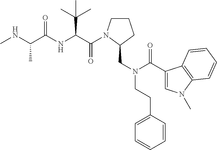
C1CN(C(=O)C(C(C)(C)C)NC(=O)C(C)NC)C(CN(C(=O)C2=CN(C)C3=C2C=CC=C3)CCC2=CC=CC=C2)C1
